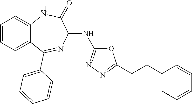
C1(NC2=NN=C(CCC3=CC=CC=C3)O2)C(=O)NC2=CC=CC=C2C(C2=CC=CC=C2)=N1
